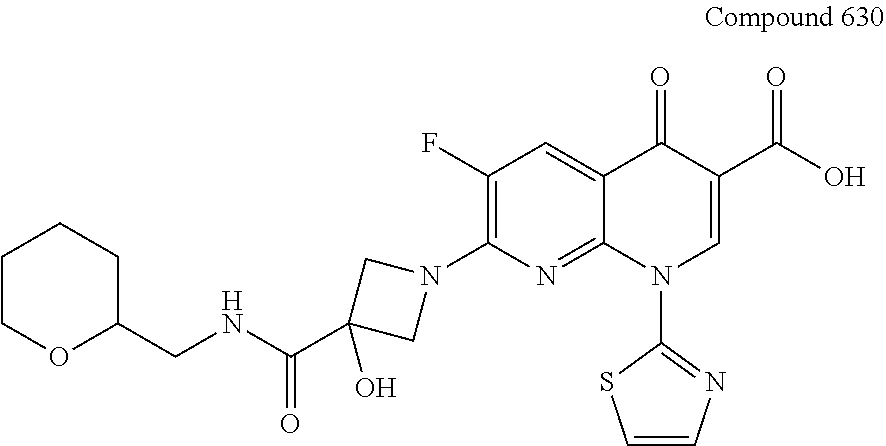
C1(F)=C(N2CC(C(NCC3CCCCO3)=O)(O)C2)N=C2C(=C1)C(=O)C(C(O)=O)=CN2C1=NC=CS1
